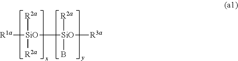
[R1a][SiO]([R2a])([R2a])[SiO]([R2a])(B)[R3a]
